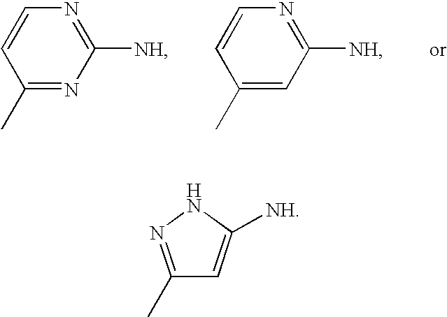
C1=CC(C)=NC([NH])=N1.C1=CC(C)=CC([NH])=N1.C1(C)=NNC([NH])=C1
